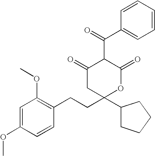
C1=C(OC)C=CC(CCC2(C3CCCC3)OC(=O)C(C(C3=CC=CC=C3)=O)C(=O)C2)=C1OC
